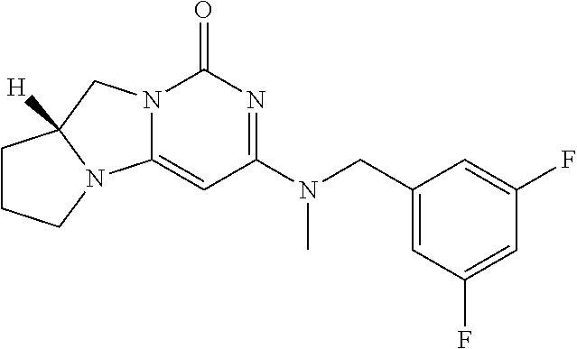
C(N(C1=NC(=O)N2C(=C1)N1C([H])(C2)CCC1)C)C1=CC(F)=CC(F)=C1
